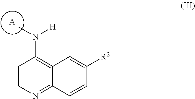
[A].C1=CN=C2C(=C1N([H])C)C=C([R2])C=C2
